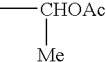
C[CHOAc][Me]
